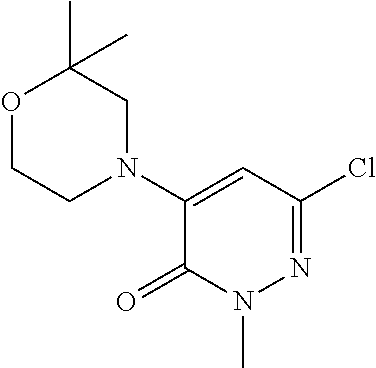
O1CCN(C2=CC(Cl)=NN(C)C2=O)CC1(C)C
